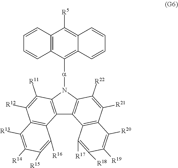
C12=C(N([a]C3=C4C(=C([R5])C5=C3C=CC=C5)C=CC=C4)C3=C1C1=C(C([R21])=C3[R22])C([R20])=C([R19])C([R18])=C1[R17])C([R11])=C([R12])C1=C2C([R16])=C([R15])C([R14])=C1[R13]
